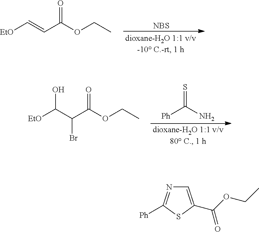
[NBS].[EtO]C=CC(OCC)=O.S=C([Ph])N.[EtO]C(C(C(OCC)=O)Br)O.C1=C(C(OCC)=O)SC([Ph])=N1
